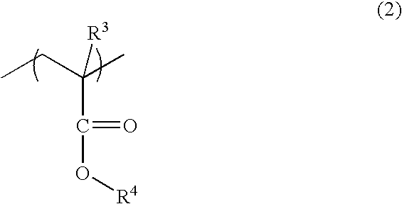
CCC(C)([R3])C(=O)O[R4]
